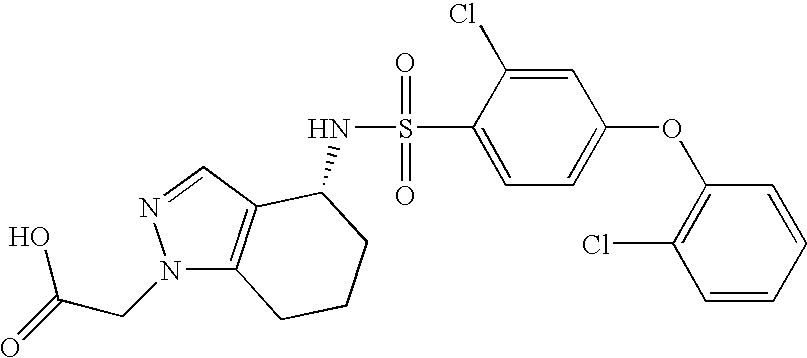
C1=CC=CC(OC2=CC=C(S(=O)(=O)NC3C4=C(N(CC(O)=O)N=C4)CCC3)C(Cl)=C2)=C1Cl
